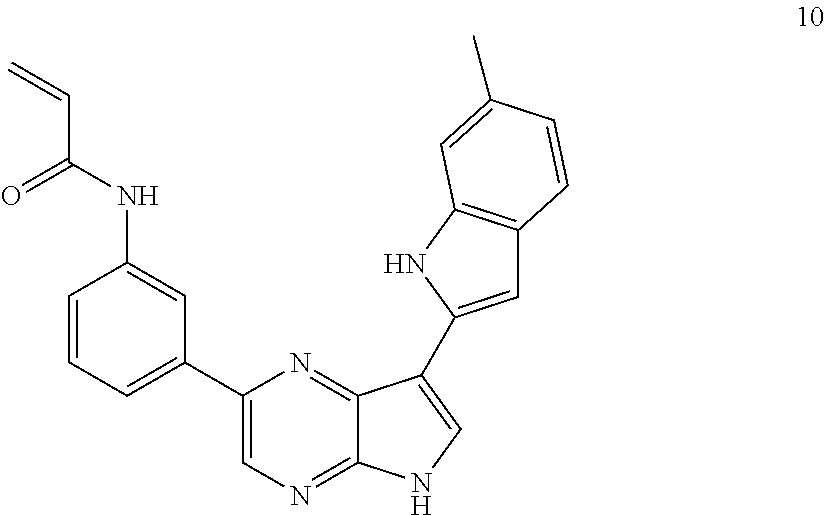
C1(C2=CN=C3C(=N2)C(C2=CC4=C(N2)C=C(C)C=C4)=CN3)=CC=CC(NC(=O)C=C)=C1
